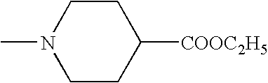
C1CN(C)CCC1[COOC2H5]
